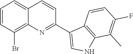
C1=CC(Br)=C2C(=C1)C=CC(C1=CNC3=C1C=CC(F)=C3C)=N2
